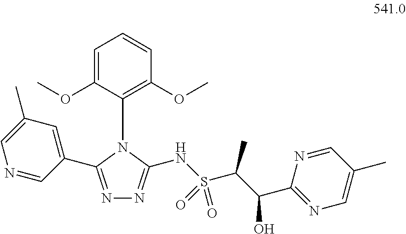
N1=C(NS(C(C(C2=NC=C(C)C=N2)O)C)(=O)=O)N(C2=C(OC)C=CC=C2OC)C(C2=CC(C)=CN=C2)=N1
